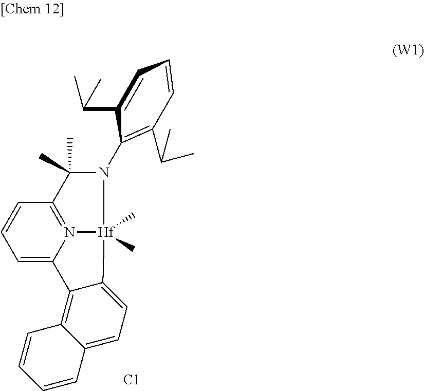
C1=C2N3=C(C=C1)C(C)(C)N(C1=C(C(C)C)C=CC=C1C(C)C)[Hf]3(C)(C)C1=CC=C3C(=C21)C=CC=C3.[C1]
